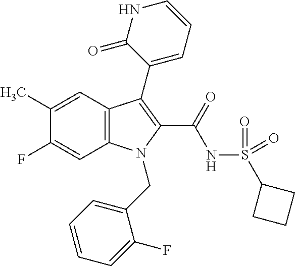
C1(C)=CC2=C(C=C1F)N(CC1=CC=CC=C1F)C(C(NS(C1CCC1)(=O)=O)=O)=C2C1=CC=CNC1=O
